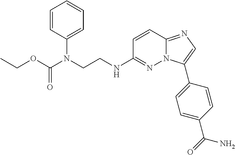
C1=CC2=NC=C(C3=CC=C(C(=O)N)C=C3)N2N=C1NCCN(C(OCC)=O)C1=CC=CC=C1
